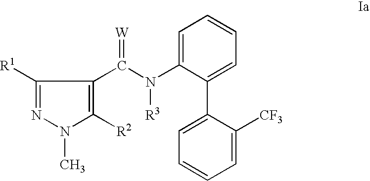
C1([R1])=NN(C)C([R2])=C1C(N(C1=CC=CC=C1C1=CC=CC=C1[CF3])[R3])=[W]
